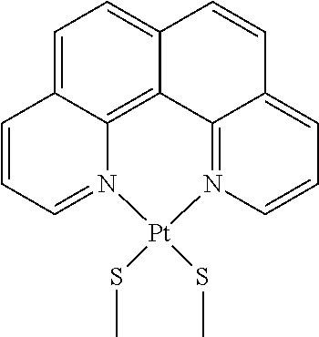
C1=C2C3=C4C(=C1)C=CC1=CC=CN(=C41)[Pt](SC)(SC)N3=CC=C2
